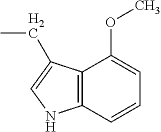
C12=C(C=CC=C1OC)NC=C2CC
